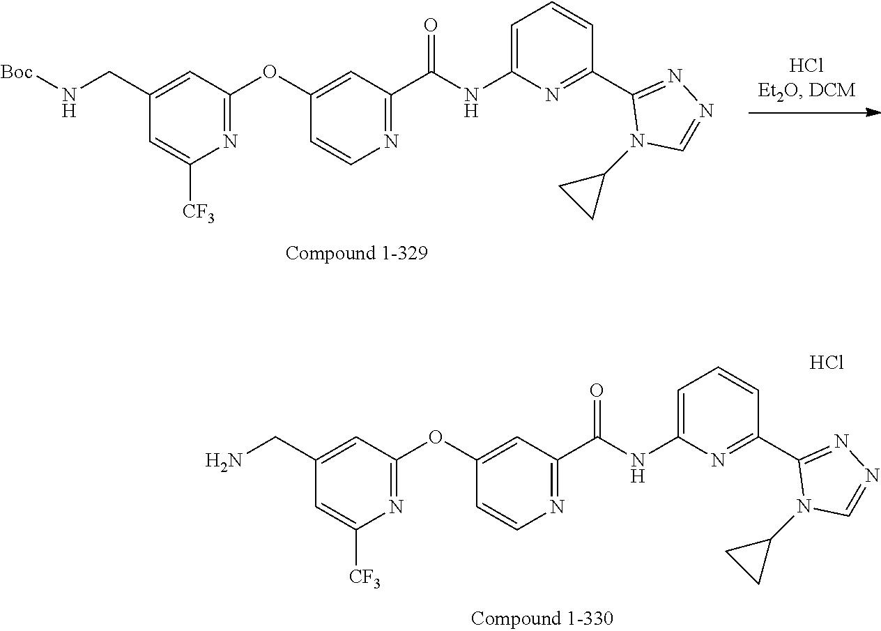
C1=CN=C(C(NC2=CC=CC(C3=NN=CN3C3CC3)=N2)=O)C=C1OC1=NC([CF3])=CC(CN[Boc])=C1.C1=CN=C(C(NC2=CC=CC(C3=NN=CN3C3CC3)=N2)=O)C=C1OC1=NC([CF3])=CC(CN)=C1.Cl
